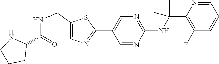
C1(C2=CN=C(NC(C)(C)C3=C(F)C=CC=N3)N=C2)=NC=C(CNC(C2NCCC2)=O)S1
